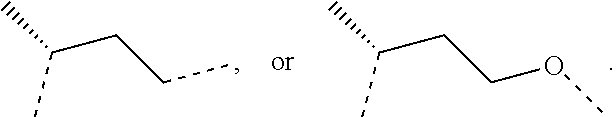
CC(CCC)C.CC(CCOC)C
